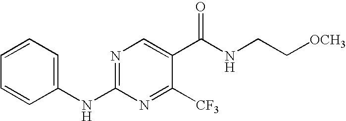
C1(NC2=NC=C(C(NCC[OCH3])=O)C([CF3])=N2)=CC=CC=C1
